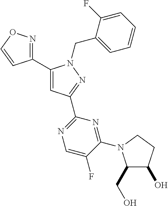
C1(C2=NOC=C2)=CC(C2=NC=C(F)C(N3C(CO)C(O)CC3)=N2)=NN1CC1=CC=CC=C1F
